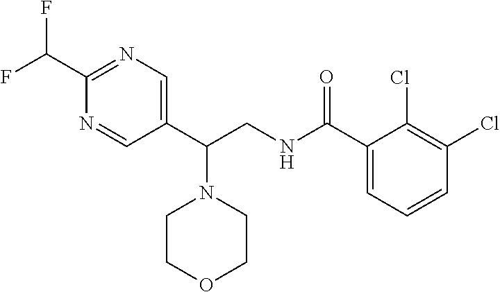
N1=CC(C(CNC(C2=CC=CC(Cl)=C2Cl)=O)N2CCOCC2)=CN=C1C(F)F
